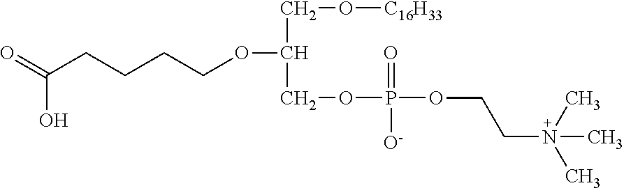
O(C(COP(=O)([O-])OCCN(C)(C)C)CO[C16H33])CCCCC(=O)O
